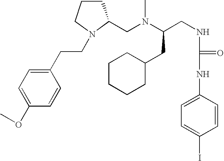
C(CNC(NC1=CC=C(I)C=C1)=O)(N(C)CC1CCCN1CCC1=CC=C(OC)C=C1)CC1CCCCC1
